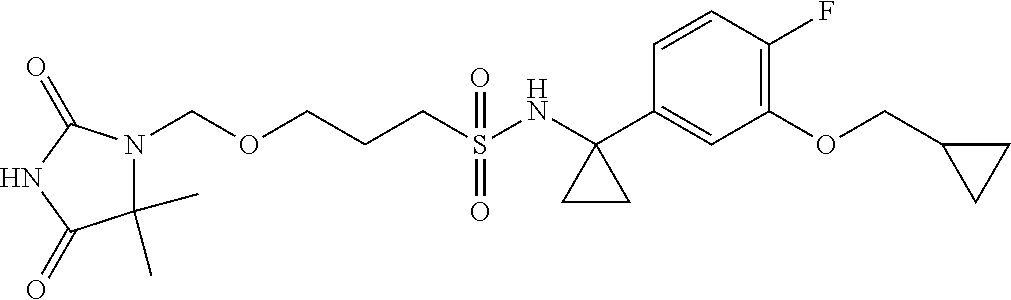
C(S(NC1(C2=CC(OCC3CC3)=C(F)C=C2)CC1)(=O)=O)CCOCN1C(C)(C)C(=O)NC1=O
